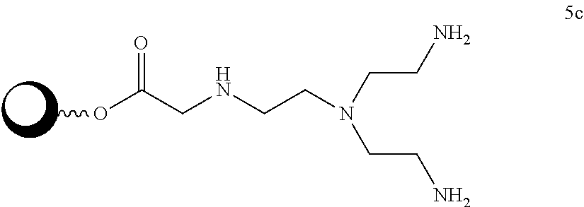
COC(CNCCN(CCN)CCN)=O
